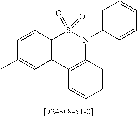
C12=C(C3=C(N(C4=CC=CC=C4)S1(=O)=O)C=CC=C3)C=C(C)C=C2
